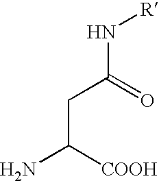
NC([COOH])CC(N[R])=O
